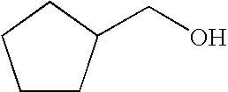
C(O)C1CCCC1
